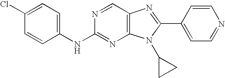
C1(Cl)=CC=C(NC2=NC3=C(C=N2)N=C(C2=CC=NC=C2)N3C2CC2)C=C1
